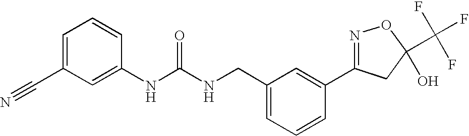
N(C(NCC1=CC=CC(C2=NOC(C(F)(F)F)(O)C2)=C1)=O)C1=CC(C#N)=CC=C1
